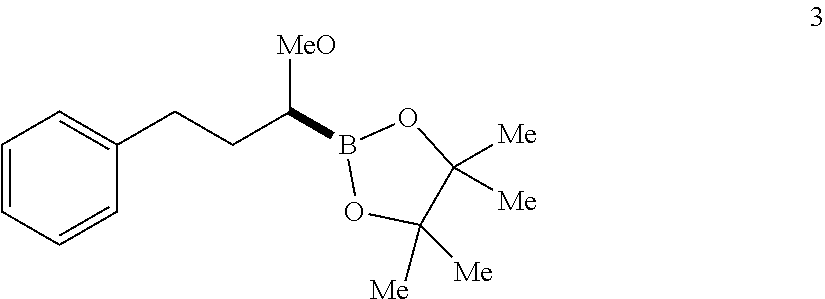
C1=CC=CC(CCC(B2OC([Me])([Me])C([Me])([Me])O2)[MeO])=C1
